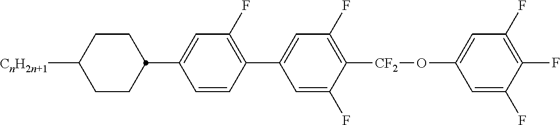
C1([CnH2n+1])CCC(C2=CC(F)=C(C3=CC(F)=C([CF2]OC4=CC(F)=C(F)C(F)=C4)C(F)=C3)C=C2)CC1
